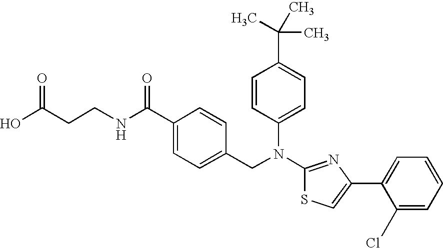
C(CCNC(C1=CC=C(CN(C2=CC=C(C(C)(C)C)C=C2)C2=NC(C3=CC=CC=C3Cl)=CS2)C=C1)=O)(O)=O
